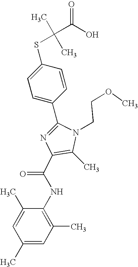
C1(C2=CC=C(SC(C)(C)C(O)=O)C=C2)=NC(C(NC2=C(C)C=C(C)C=C2C)=O)=C(C)N1CCOC
